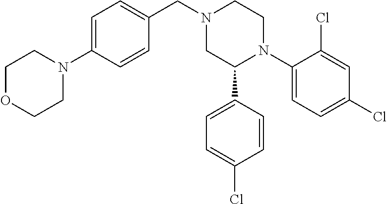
N1(CC2=CC=C(N3CCOCC3)C=C2)CC(C2=CC=C(Cl)C=C2)N(C2=CC=C(Cl)C=C2Cl)CC1
